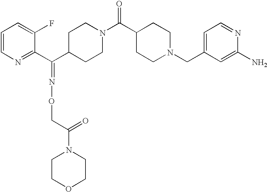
C1=CN=C(C(C2CCN(C(=O)C3CCN(CC4=CC=NC(N)=C4)CC3)CC2)=NOCC(N2CCOCC2)=O)C(F)=C1
